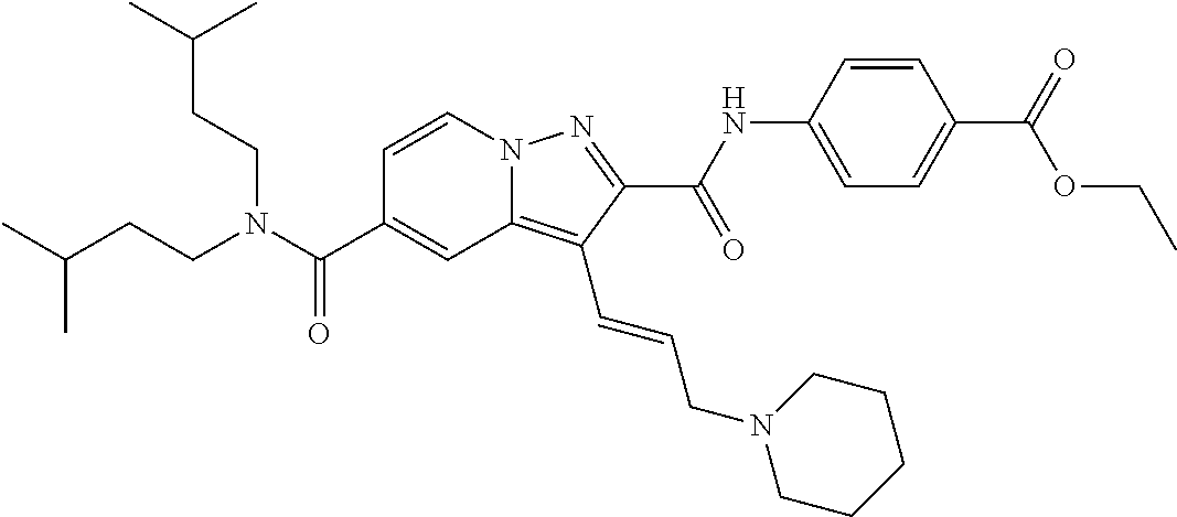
C1=CN2C(=C(C=CCN3CCCCC3)C(C(NC3=CC=C(C(=O)OCC)C=C3)=O)=N2)C=C1C(N(CCC(C)C)CCC(C)C)=O
